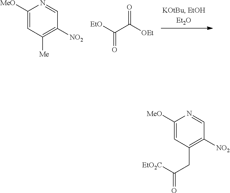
C1([MeO])=CC([Me])=C([NO2])C=N1.O=C([EtO])C([OEt])=O.C1([MeO])=CC(CC([EtO2C])=O)=C([NO2])C=N1
